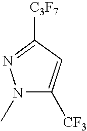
N1(C)C([CF3])=CC([C3F7])=N1
